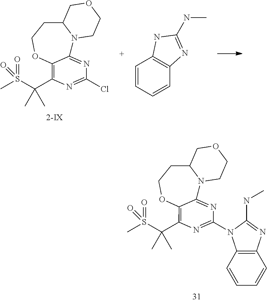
C12=C(C(S(C)(=O)=O)(C)C)N=C(Cl)N=C1N1C(CCO2)COCC1.C1=CC=CC2=C1NC(NC)=N2.C12=C(C(S(C)(=O)=O)(C)C)N=C(N3C4=C(C=CC=C4)N=C3NC)N=C1N1C(CCO2)COCC1
